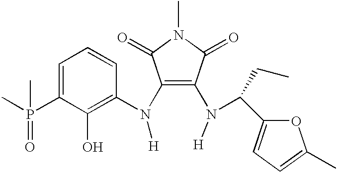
C1(N([H])C2=C(O)C(P(C)(=O)C)=CC=C2)=C(N([H])C(C2=CC=C(C)O2)CC)C(=O)N(C)C1=O
